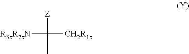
[Z]C([R3zR2zN])([CH2R1z])C
